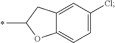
C1=C2C(=CC=C1Cl)OC(C)C2.*
